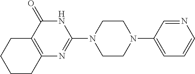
C12=C(C(=O)NC(N3CCN(C4=CC=CN=C4)CC3)=N1)CCCC2
